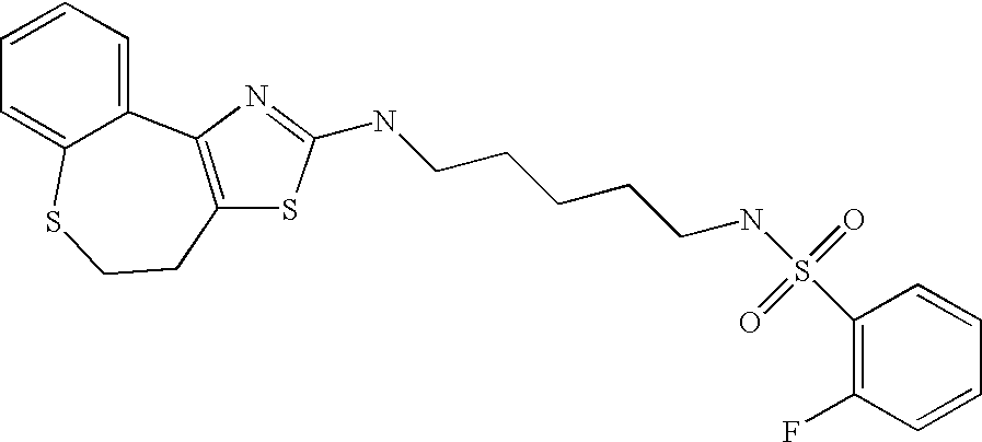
C12=CC=CC=C1SCCC1=C2N=C(NCCCCCNS(C2=C(F)C=CC=C2)(=O)=O)S1
